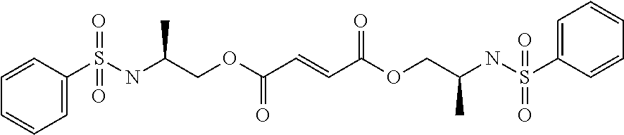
C1=CC=CC=C1S(NC(COC(C=CC(OCC(NS(C1=CC=CC=C1)(=O)=O)C)=O)=O)C)(=O)=O
